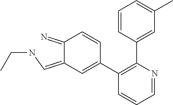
C1(=N)C(=CNCC)C=C(C2=C(C3=CC(C)=CC=C3)N=CC=C2)C=C1
